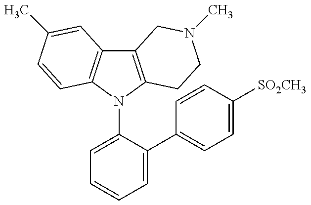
C12=C(N(C3=CC=CC=C3C3=CC=C([SO2CH3])C=C3)C3=C1C=C(C)C=C3)CCN(C)C2
